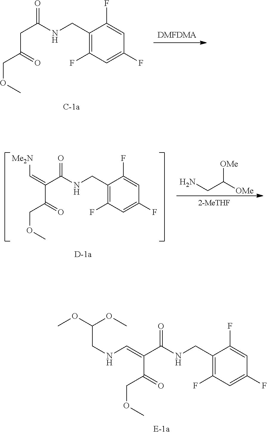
C1(CNC(C(C(=O)COC)=CNCC(OC)OC)=O)=C(F)C=C(F)C=C1F.C1(CNC(CC(=O)COC)=O)=C(F)C=C(F)C=C1F.[DMFDMA].[OMe]C([OMe])CN.C1(CNC(C(C(=O)COC)=C[Me2N])=O)=C(F)C=C(F)C=C1F
